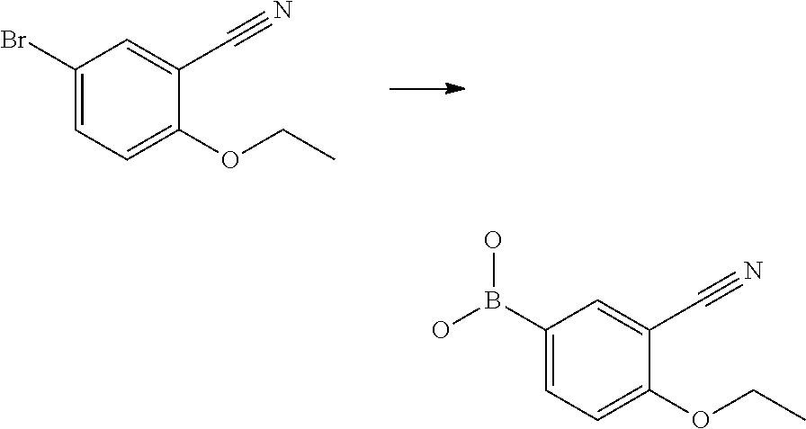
C1(Br)=CC=C(OCC)C(C#N)=C1.C1(B(O)O)=CC=C(OCC)C(C#N)=C1
